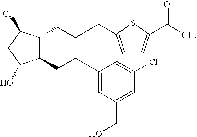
C1(CCC2=CC(CO)=CC(Cl)=C2)C(CCCC2=CC=C(C([OH])=O)S2)C(Cl)CC1O
